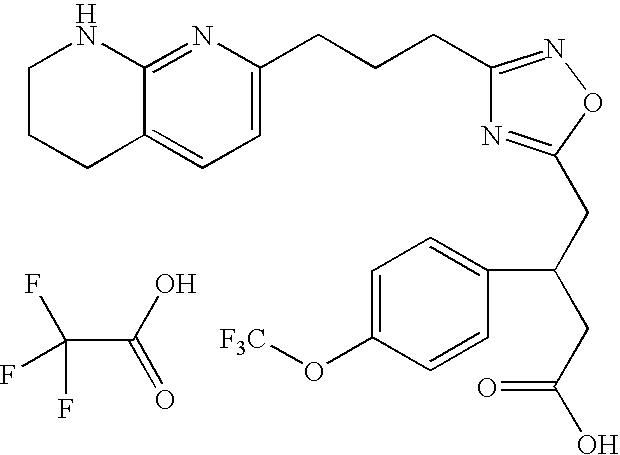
C(C(O)=O)(F)(F)F.C1CCC2=CC=C(CCCC3=NOC(CC(CC(O)=O)C4=CC=C(O[F3C])C=C4)=N3)N=C2N1
